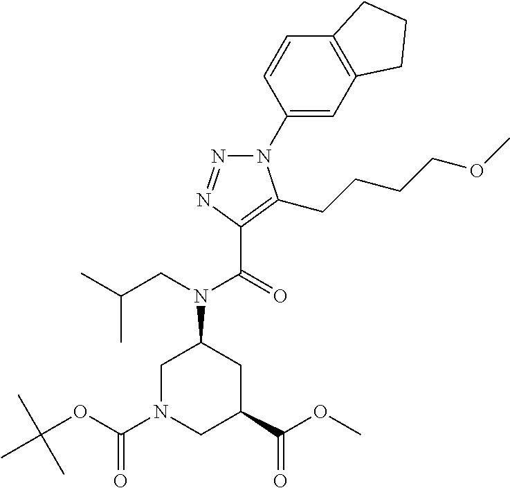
C1(N2N=NC(C(=O)N(CC(C)C)C3CN(C(OC(C)(C)C)=O)CC(C(OC)=O)C3)=C2CCCCOC)=CC2=C(C=C1)CCC2
